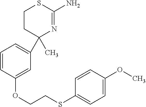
C1(C)(C2=CC=CC(OCCSC3=CC=C(OC)C=C3)=C2)N=C(N)SCC1
